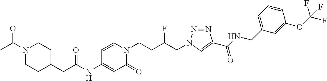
C1=C(NC(CC2CCN(C(C)=O)CC2)=O)C=CN(CCC(CN2N=NC(C(NCC3=CC=CC(OC(F)(F)F)=C3)=O)=C2)F)C1=O
